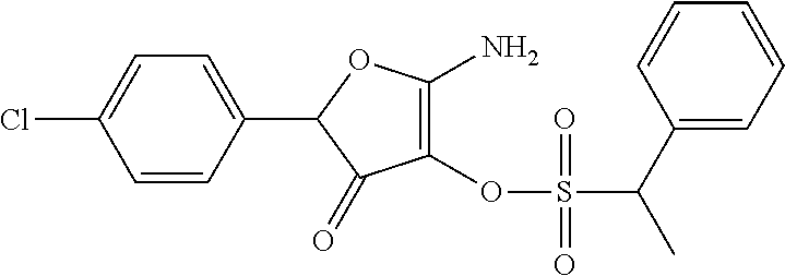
C1=CC(C2C(=O)C(OS(C(C3=CC=CC=C3)C)(=O)=O)=C(N)O2)=CC=C1Cl
